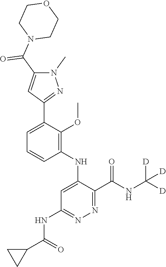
C1=CC=C(C2=NN(C)C(C(N3CCOCC3)=O)=C2)C(OC)=C1NC1=CC(NC(C2CC2)=O)=NN=C1C(NC([D])([D])[D])=O
